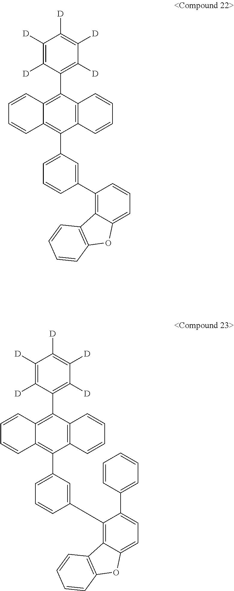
C1([D])=C([D])C(C2=C3C(=C(C4=CC=CC(C5=C6C(=CC=C5C5=CC=CC=C5)OC5=C6C=CC=C5)=C4)C4=C2C=CC=C4)C=CC=C3)=C([D])C([D])=C1[D].C1([D])=C([D])C(C2=C3C(=C(C4=CC=CC(C5=C6C(=CC=C5)OC5=C6C=CC=C5)=C4)C4=C2C=CC=C4)C=CC=C3)=C([D])C([D])=C1[D]
